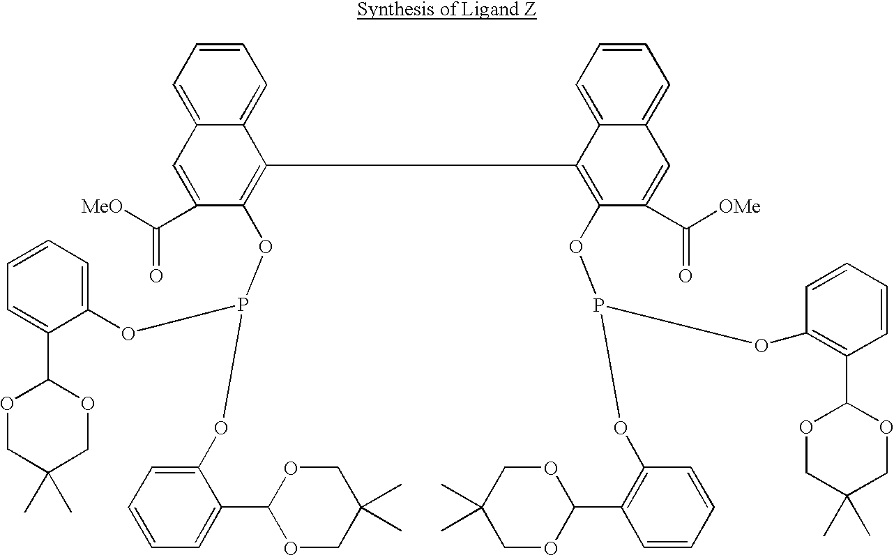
C12=CC=CC=C1C=C(C([MeO])=O)C(OP(OC1=CC=CC=C1C1OCC(C)(C)CO1)OC1=CC=CC=C1C1OCC(C)(C)CO1)=C2C1=C(OP(OC2=C(C3OCC(C)(C)CO3)C=CC=C2)OC2=C(C3OCC(C)(C)CO3)C=CC=C2)C(C([OMe])=O)=CC2=CC=CC=C12
